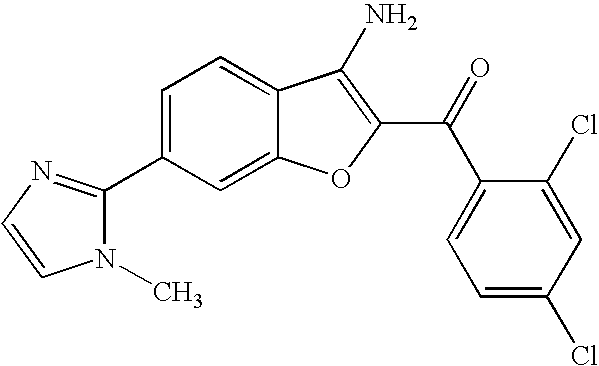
C1(C2=NC=CN2C)=CC=C2C(=C1)OC(C(C1=CC=C(Cl)C=C1Cl)=O)=C2N
